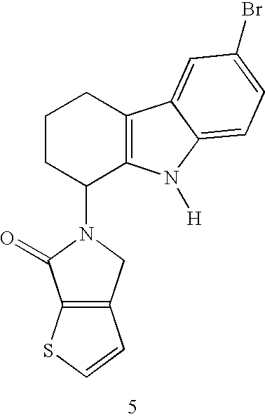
C1CC(N2C(=O)C3=C(C2)C=CS3)C2=C(C1)C1=CC(Br)=CC=C1N2[H]
